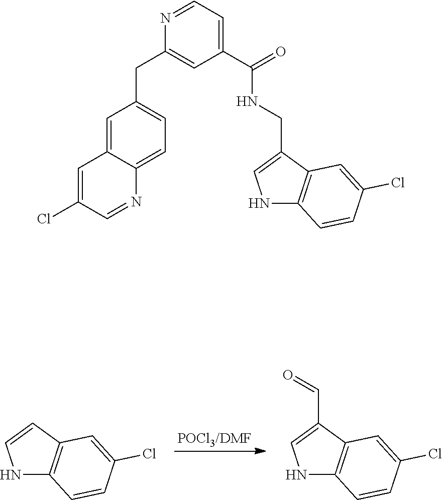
C1=C2C(=CC=C1CC1=CC(C(=O)NCC3=CNC4=C3C=C(Cl)C=C4)=CC=N1)N=CC(Cl)=C2.[POCl3/DMF].O=CC1=CNC2=C1C=C(Cl)C=C2.C1=CNC2=C1C=C(Cl)C=C2
